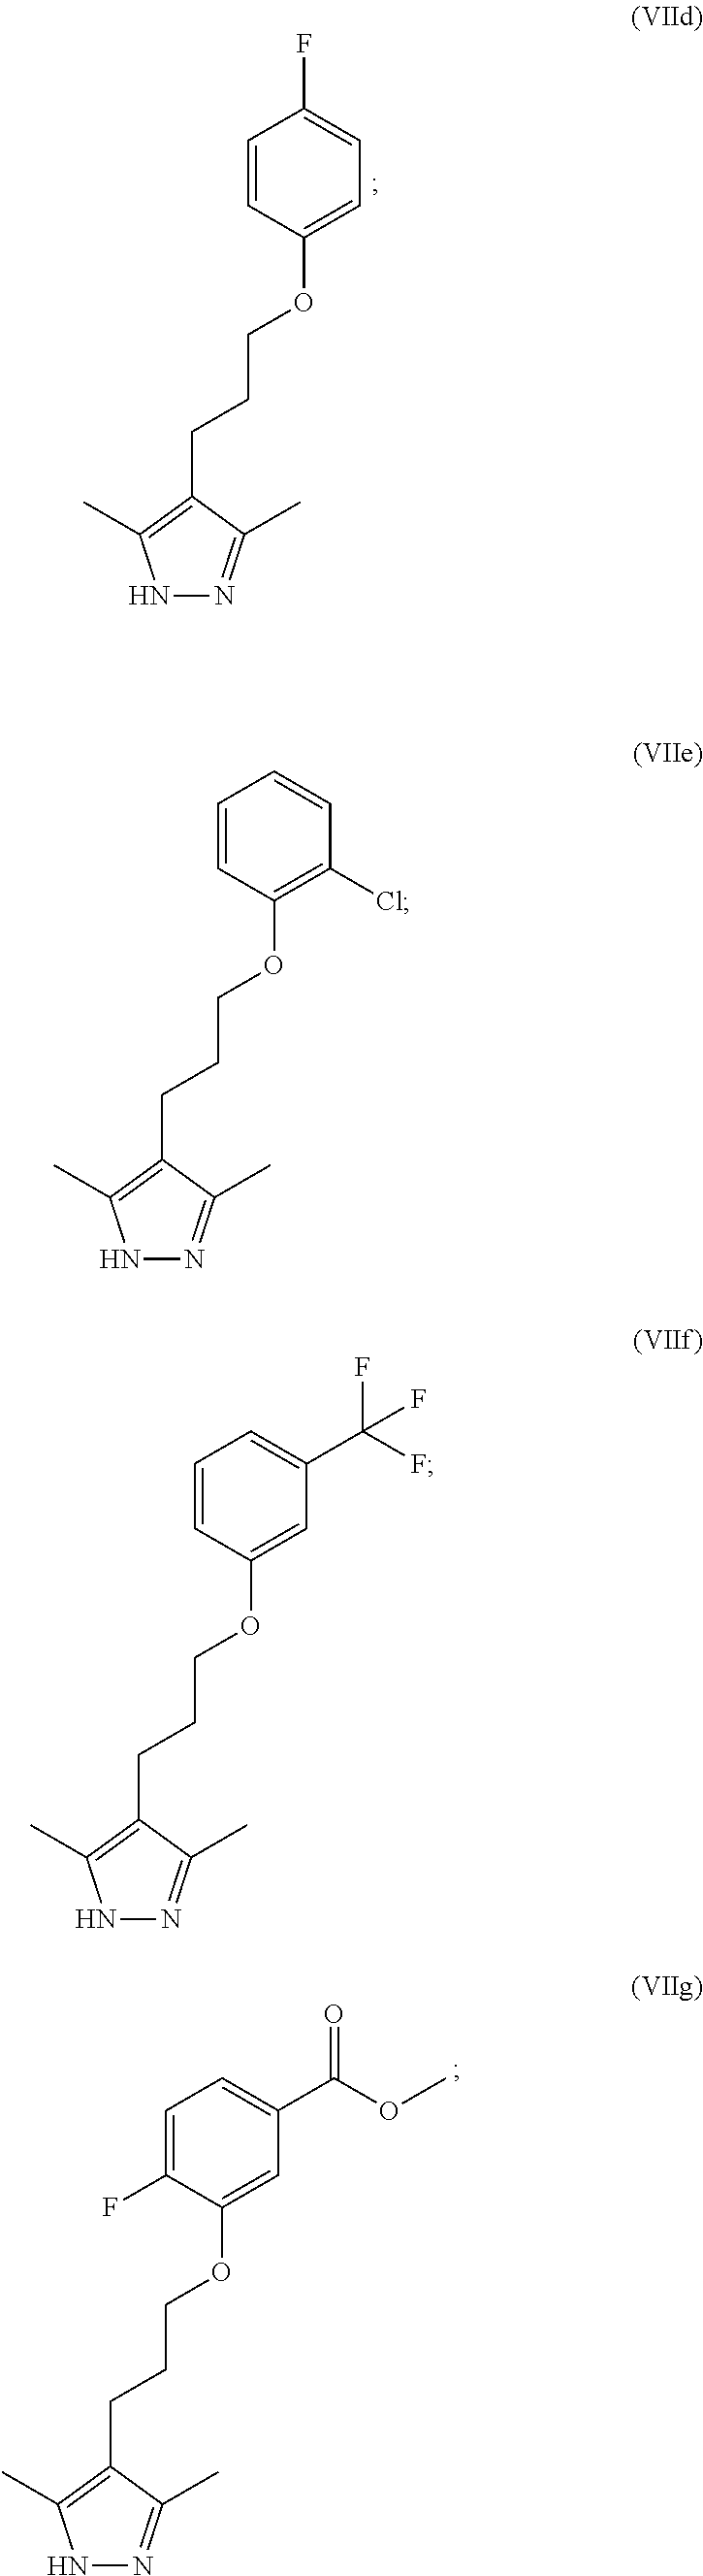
N1N=C(C)C(CCCOC2=CC=C(F)C=C2)=C1C.N1N=C(C)C(CCCOC2=CC(C(OC)=O)=CC=C2F)=C1C.N1N=C(C)C(CCCOC2=C(Cl)C=CC=C2)=C1C.N1N=C(C)C(CCCOC2=CC(C(F)(F)F)=CC=C2)=C1C
